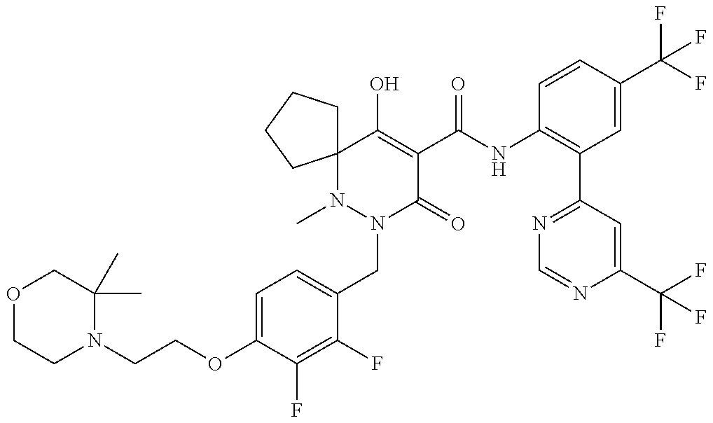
O1CCN(CCOC2=CC=C(CN3C(=O)C(C(NC4=C(C5=NC=NC(C(F)(F)F)=C5)C=C(C(F)(F)F)C=C4)=O)=C(O)C4(N3C)CCCC4)C(F)=C2F)C(C)(C)C1
